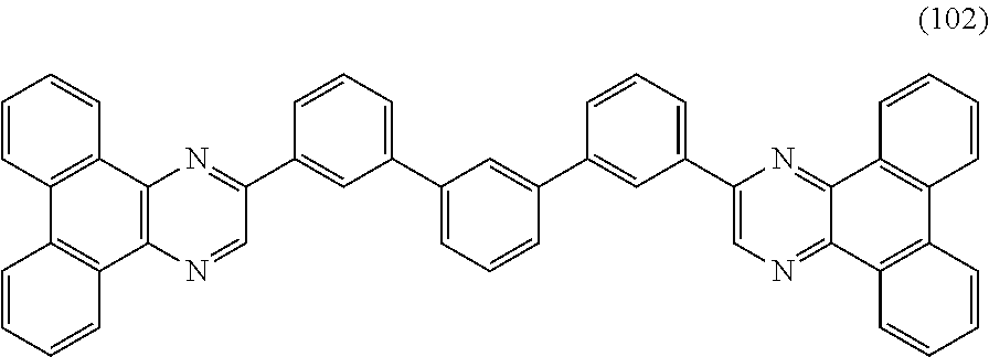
C1=CC2=C(C=C1)C1=C(C3=C2C=CC=C3)N=CC(C2=CC(C3=CC=CC(C4=CC(C5=CN=C6C(=N5)C5=C(C7=C6C=CC=C7)C=CC=C5)=CC=C4)=C3)=CC=C2)=N1
